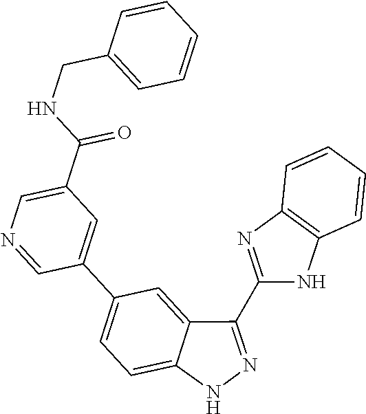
C1(C(NCC2=CC=CC=C2)=O)=CN=CC(C2=CC=C3C(=C2)C(C2=NC4=C(N2)C=CC=C4)=NN3)=C1
